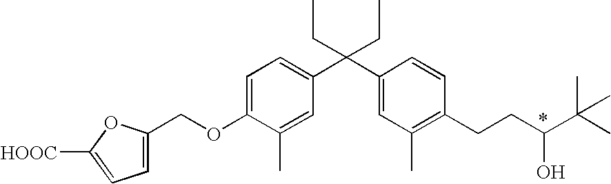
C1=C(OCC2=CC=C([HOOC])O2)C(C)=CC(C(C2=CC(C)=C(CCC(O)C(C)(C)C)C=C2)(CC)CC)=C1
